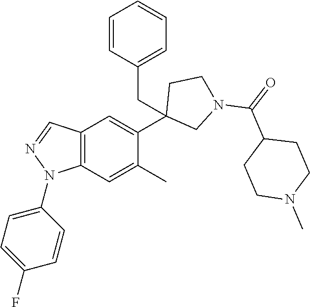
C12=C(C=C(C)C(C3(CC4=CC=CC=C4)CN(C(=O)C4CCN(C)CC4)CC3)=C1)N(C1=CC=C(F)C=C1)N=C2
